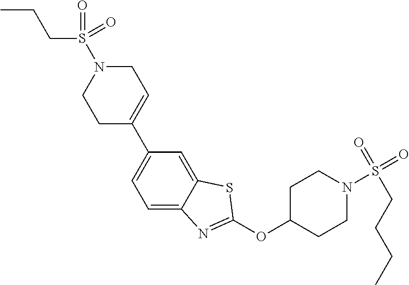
C1C(C2=CC=C3C(=C2)SC(OC2CCN(S(=O)(=O)CCCC)CC2)=N3)=CCN(S(=O)(CCC)=O)C1
